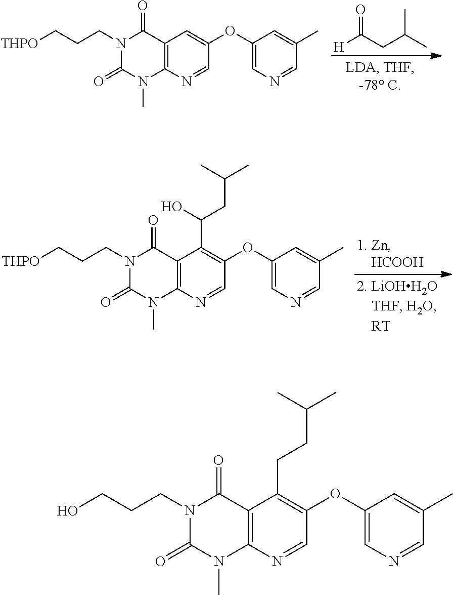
CC(CC([H])=O)C.N1(CCC[THPO])C(=O)N(C)C2=C(C1=O)C=C(OC1=CN=CC(C)=C1)C=N2.N1(CCC[THPO])C(=O)N(C)C2=C(C1=O)C(C(O)CC(C)C)=C(OC1=CN=CC(C)=C1)C=N2.N1(CCCO)C(=O)N(C)C2=C(C1=O)C(CCC(C)C)=C(OC1=CN=CC(C)=C1)C=N2
